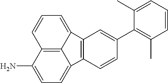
C12=C3C(N)=CC=C1C1=C(C2=CC=C3)C=C(C2=C(C)C=CC=C2C)C=C1
